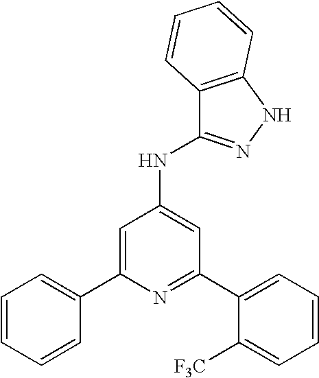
N1=C(C2=CC=CC=C2[F3C])C=C(NC2=NNC3=C2C=CC=C3)C=C1C1=CC=CC=C1
